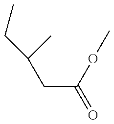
C(C(=O)OC)C(CC)C
